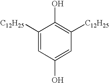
C1([C12H25])=CC(O)=CC([C12H25])=C1O
